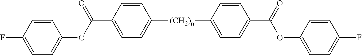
C1=CC(C(=O)OC2=CC=C(F)C=C2)=CC=C1[(CH2)n]C1=CC=C(C(OC2=CC=C(F)C=C2)=O)C=C1
